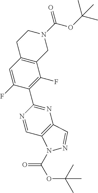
C12=C(C=C(F)C(C3=NC4=C(C=N3)N(C(OC(C)(C)C)=O)N=C4)=C1F)CCN(C(OC(C)(C)C)=O)C2
